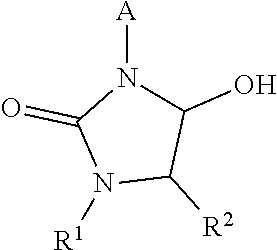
N1([R1])C([R2])C(O)N([A])C1=O
